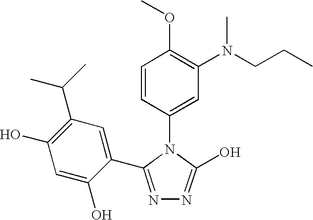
C1(C2=NN=C(O)N2C2=CC(N(CCC)C)=C(OC)C=C2)=CC(C(C)C)=C(O)C=C1O
